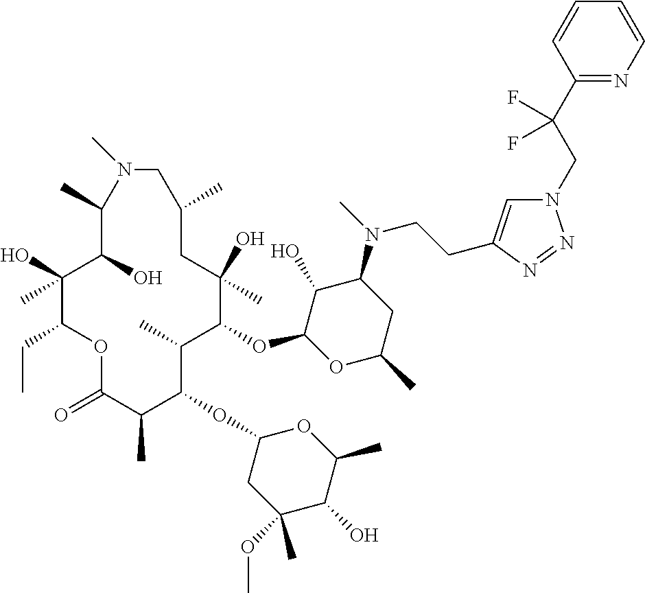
C1(O)C(OC2C(C)C(OC3CC(OC)(C)C(O)C(C)O3)C(C)C(=O)OC(CC)C(O)(C)C(O)C(C)N(C)CC(C)CC2(O)C)OC(C)CC1N(C)CCC1=CN(CC(C2=NC=CC=C2)(F)F)N=N1
